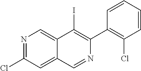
N1=C(Cl)C=C2C(=C1)C(I)=C(C1=C(Cl)C=CC=C1)N=C2
